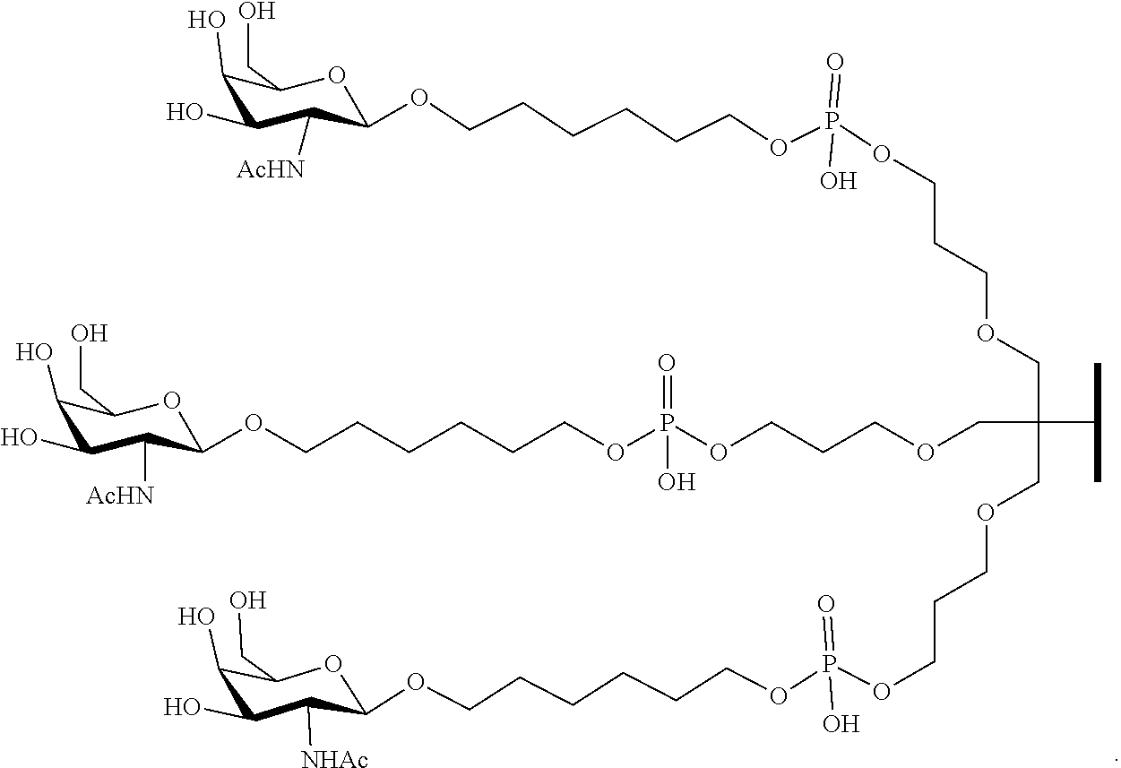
C1(O)C(O)C([AcHN])C(OCCCCCCOP(OCCCOCC(COCCCOP(OCCCCCCOC2C([AcHN])C(O)C(O)C(CO)O2)(=O)O)(COCCCOP(OCCCCCCOC2C([NHAc])C(O)C(O)C(CO)O2)(=O)O)C(C)C)(=O)O)OC1CO
